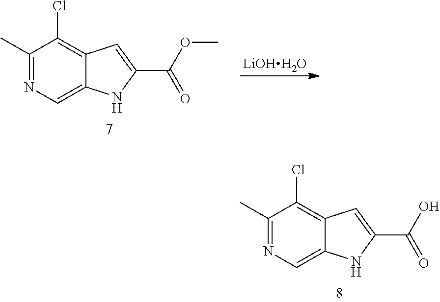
C1(C)=NC=C2C(=C1Cl)C=C(C(OC)=O)N2.[LiOHH2O].C1(C)=NC=C2C(=C1Cl)C=C(C(O)=O)N2
